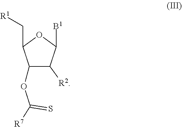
C1(OC([R7])=S)C([R2])C([B1])OC1C[R1]
